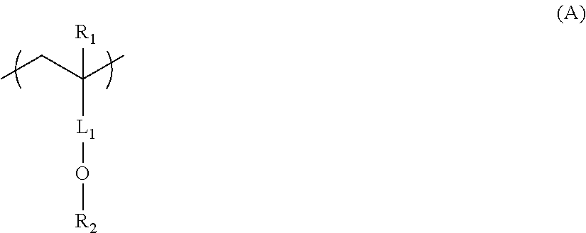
CCC(C)([L1]O[R2])[R1]
